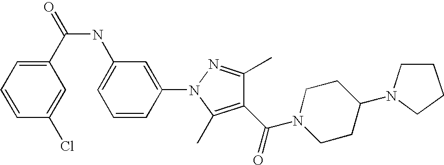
C1(C(=O)NC2=CC=CC(N3C(C)=C(C(=O)N4CCC(N5CCCC5)CC4)C(C)=N3)=C2)=CC=CC(Cl)=C1
